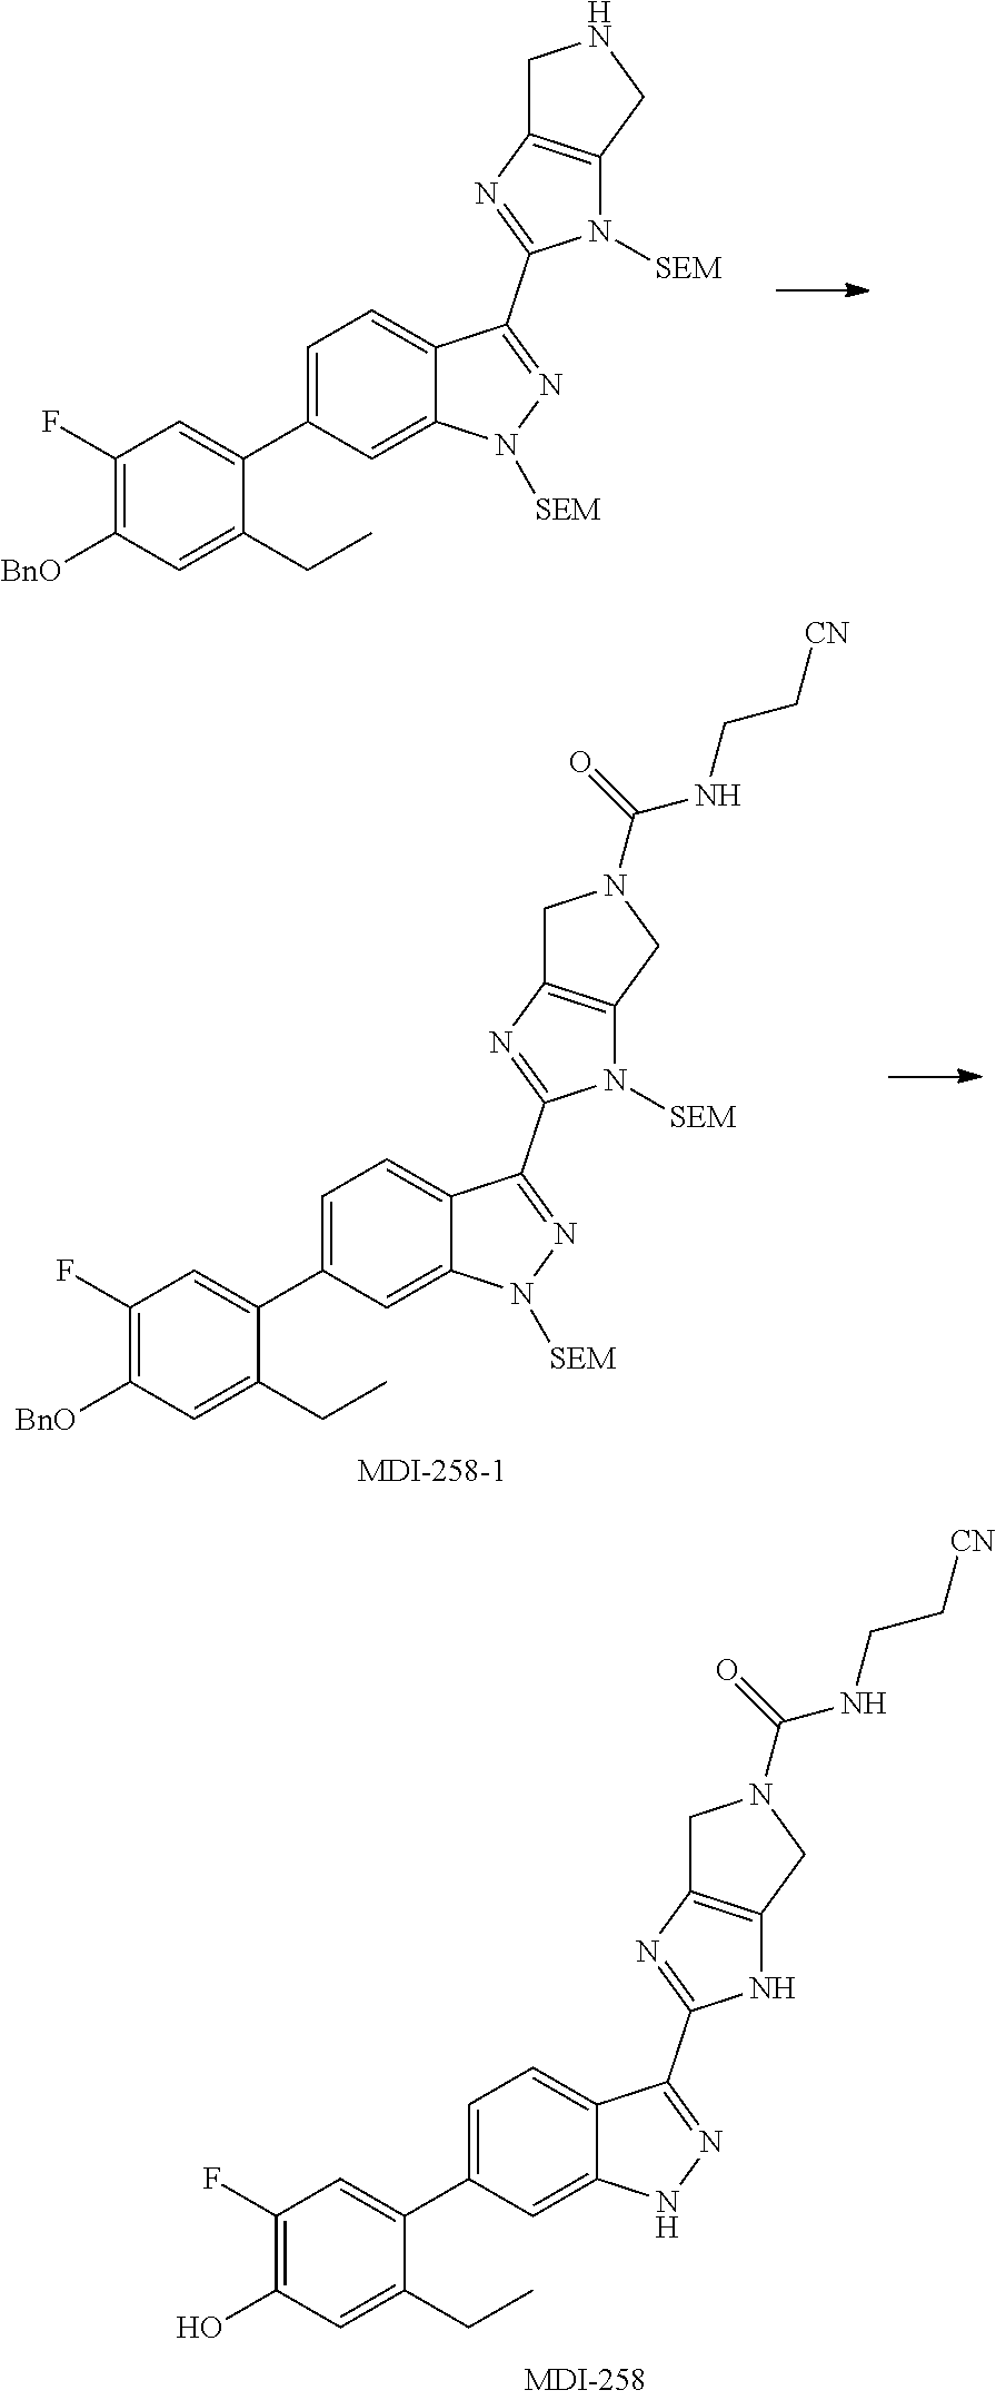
OC1=C(F)C=C(C2=CC=C3C(=C2)NN=C3C2=NC3=C(N2)CN(C(NCC[CN])=O)C3)C(CC)=C1.[BnO]C1=C(F)C=C(C2=CC=C3C(=C2)N([SEM])N=C3C2=NC3=C(N2[SEM])CNC3)C(CC)=C1.[BnO]C1=C(F)C=C(C2=CC=C3C(=C2)N([SEM])N=C3C2=NC3=C(N2[SEM])CN(C(NCC[CN])=O)C3)C(CC)=C1
